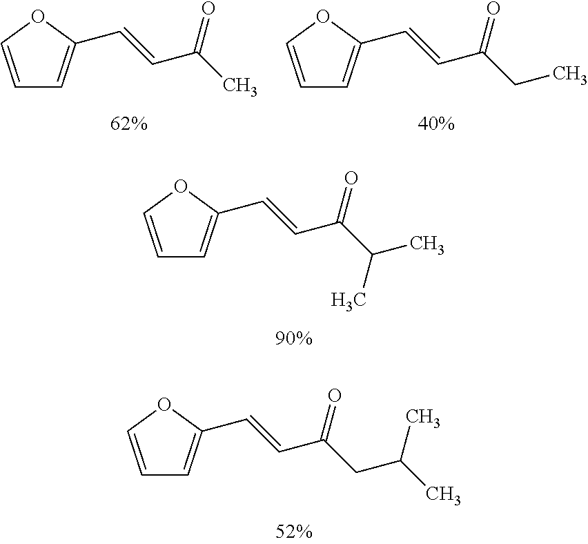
C1=COC(C=CC(C)=O)=C1.C1=COC(C=CC(CC)=O)=C1.C1=COC(C=CC(C(C)C)=O)=C1.C1=COC(C=CC(CC(C)C)=O)=C1
